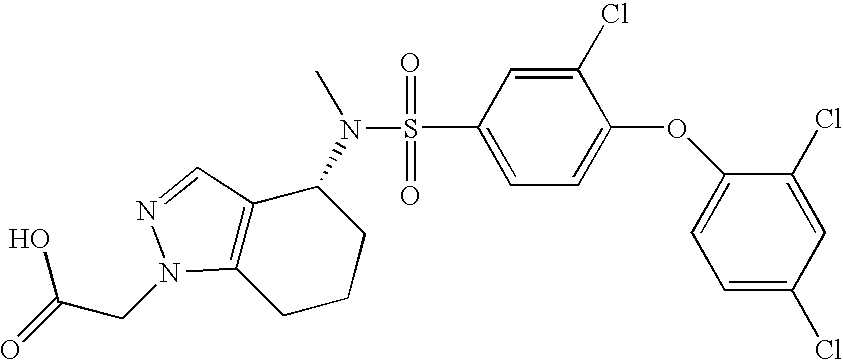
S(N(C)C1CCCC2=C1C=NN2CC(=O)O)(=O)(=O)C1=CC=C(OC2=CC=C(Cl)C=C2Cl)C(Cl)=C1
